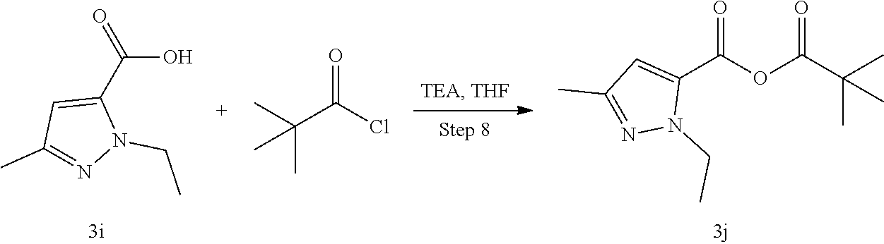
O=C(Cl)C(C)(C)C.C(O)(C1=CC(C)=NN1CC)=O.O=C(OC(C1=CC(C)=NN1CC)=O)C(C)(C)C
